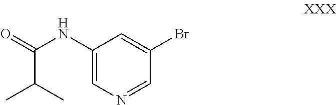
O=C(NC1=CN=CC(Br)=C1)C(C)C
